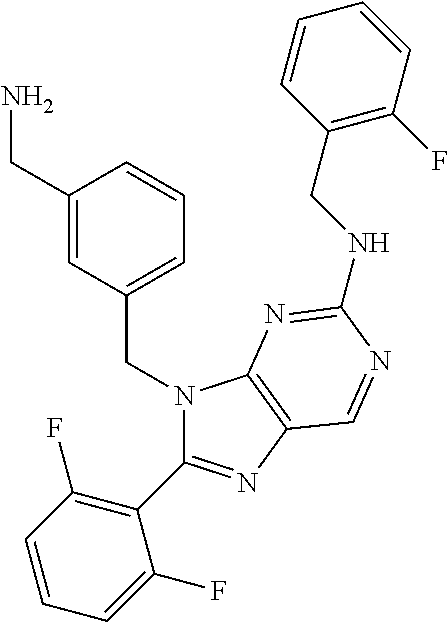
C1(CN)=CC(CN2C(C3=C(F)C=CC=C3F)=NC3=C2N=C(NCC2=C(F)C=CC=C2)N=C3)=CC=C1
